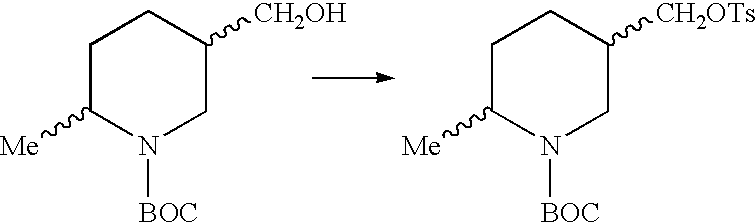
C1C([Me])N([BOC])CC([CH2OH])C1.C1C([Me])N([BOC])CC([CH2OTs])C1
